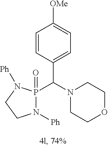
N1([Ph])P(C(N2CCOCC2)C2=CC=C([OMe])C=C2)(=O)N([Ph])CC1
